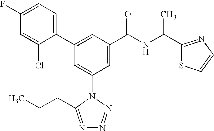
C1(C2=CC(C(NC(C3=NC=CS3)C)=O)=CC(N3C(CCC)=NN=N3)=C2)=CC=C(F)C=C1Cl
